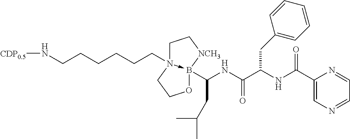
[CDP0.5]NCCCCCCN12->B(C(NC(C(NC(C3=CN=CC=N3)=O)CC3=CC=CC=C3)=O)CC(C)C)(OCC1)[NCH3]CC2
